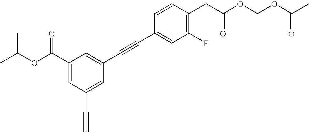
C1(F)=C(CC(OCOC(C)=O)=O)C=CC(C#CC2=CC(C(OC(C)C)=O)=CC(C#C)=C2)=C1
